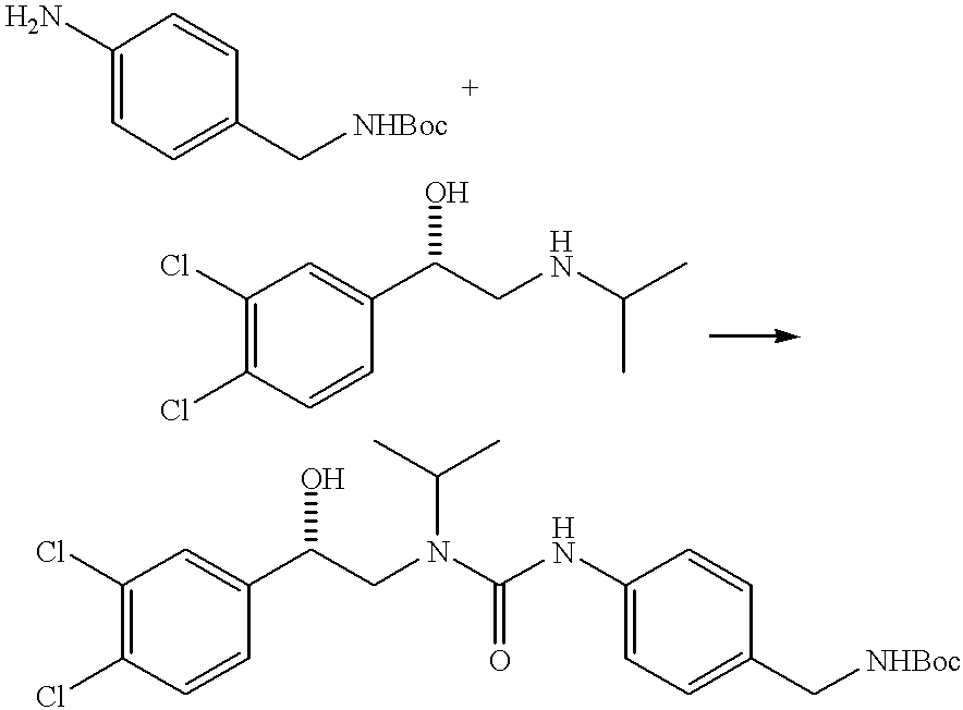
NC1=CC=C(C[NHBoc])C=C1.C1(Cl)=C(Cl)C=CC(C(CNC(C)C)O)=C1.C1(Cl)=C(Cl)C=CC(C(CN(C(NC2=CC=C(C[NHBoc])C=C2)=O)C(C)C)O)=C1
